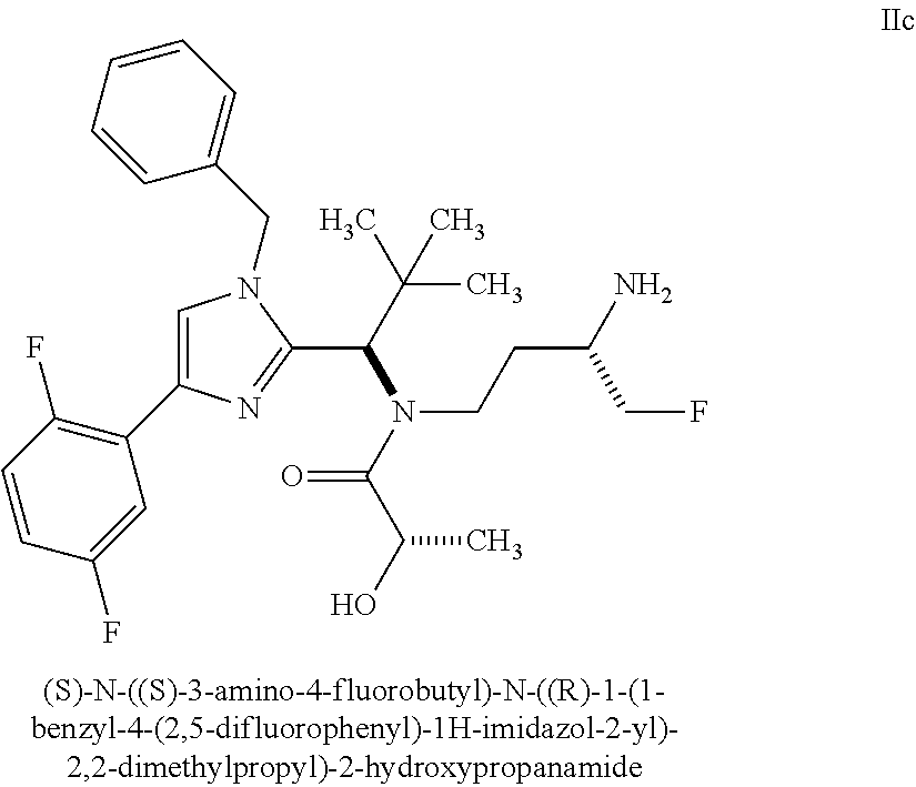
C1=C(C2=C(F)C=CC(F)=C2)N=C(C(C(C)(C)C)N(CCC(N)CF)C(C(O)C)=O)N1CC1=CC=CC=C1
